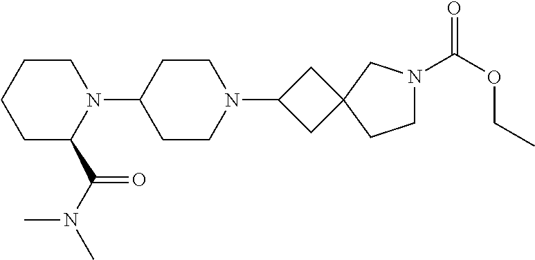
N1(C2CCN(C3CC4(C3)CCN(C(OCC)=O)C4)CC2)CCCCC1C(N(C)C)=O
